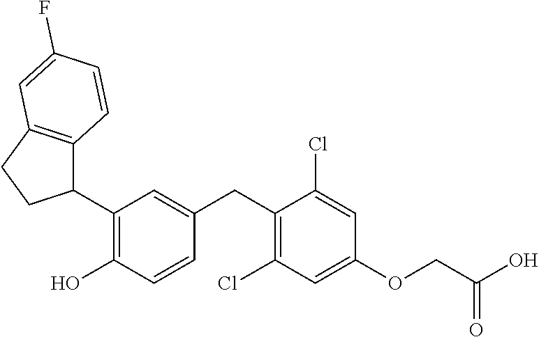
C1(C2=C(O)C=CC(CC3=C(Cl)C=C(OCC(O)=O)C=C3Cl)=C2)C2=C(CC1)C=C(F)C=C2
